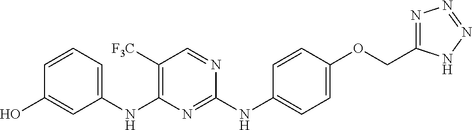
C1(NC2=C([F3C])C=NC(NC3=CC=C(OCC4=NN=NN4)C=C3)=N2)=CC=CC(O)=C1
